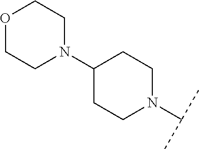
O1CCN(C2CCN(C(C)C)CC2)CC1
